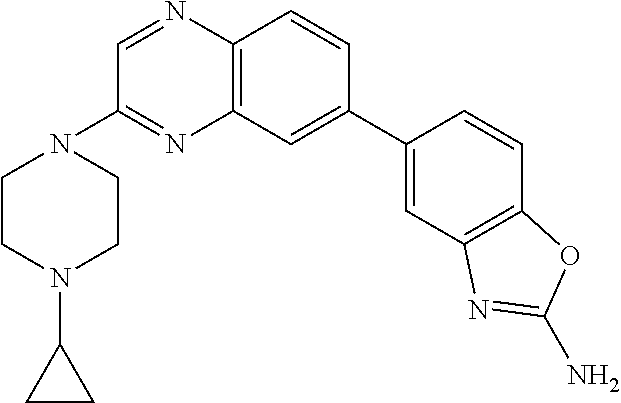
N1=C(N2CCN(C3CC3)CC2)C=NC2=C1C=C(C1=CC3=C(C=C1)OC(N)=N3)C=C2
